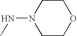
N(C)N1CCOCC1
